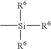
C[Si]([R6])([R6])[R6]
